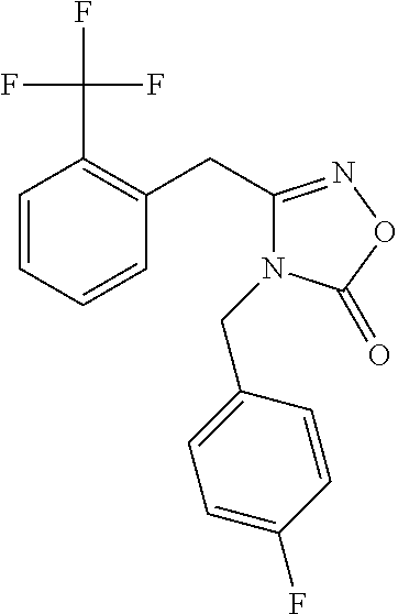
C1=CC=CC(CC2=NOC(=O)N2CC2=CC=C(F)C=C2)=C1C(F)(F)F
